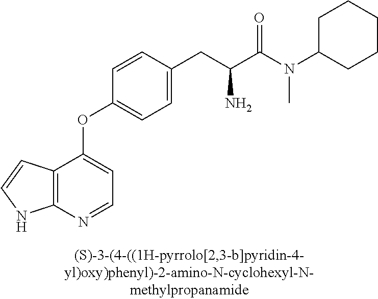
C1=CC(CC(C(N(C2CCCCC2)C)=O)N)=CC=C1OC1=CC=NC2=C1C=CN2
